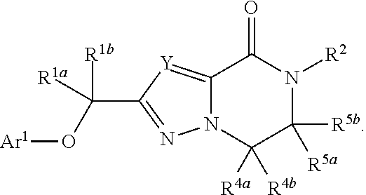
N12C(=[Y]C(C([R1a])(O[Ar1])[R1b])=N1)C(=O)N([R2])C([R5a])([R5b])C2([R4a])[R4b]
